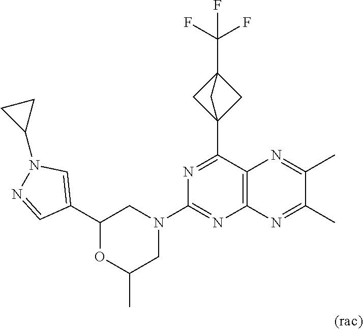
C1(C2=CN(C3CC3)N=C2)OC(C)CN(C2=NC3=C(C(C45CC(C(F)(F)F)(C4)C5)=N2)N=C(C)C(C)=N3)C1
